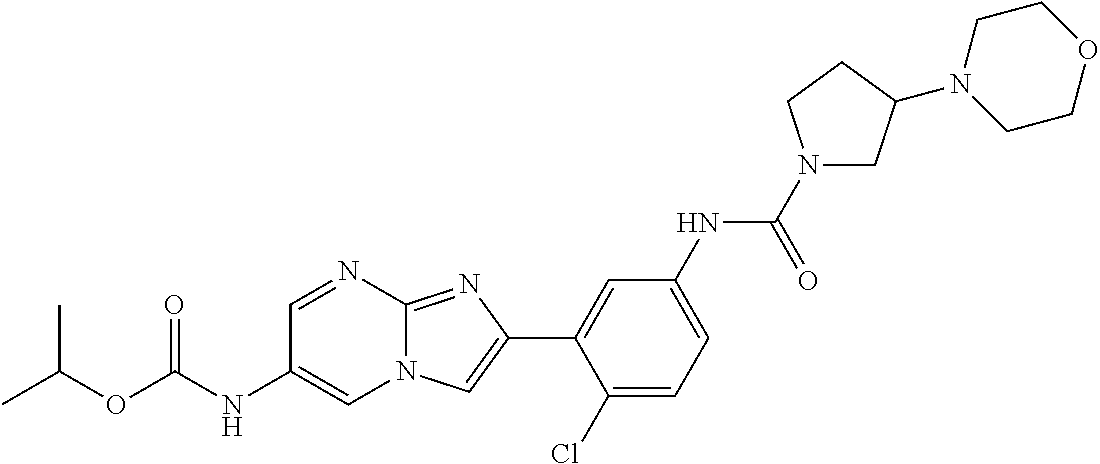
C1=NC2=NC(C3=CC(NC(N4CC(N5CCOCC5)CC4)=O)=CC=C3Cl)=CN2C=C1NC(OC(C)C)=O
